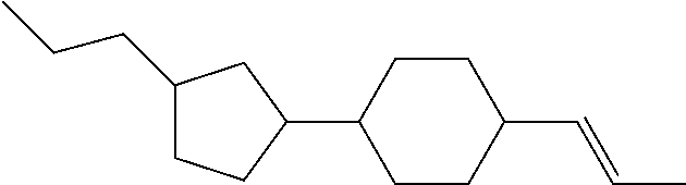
C1(CCC)CCC(C2CCC(C=CC)CC2)C1
